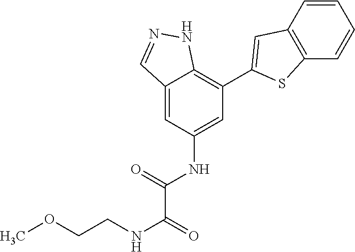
C12=CC(NC(=O)C(NCCOC)=O)=CC(C3=CC4=C(S3)C=CC=C4)=C1NN=C2
